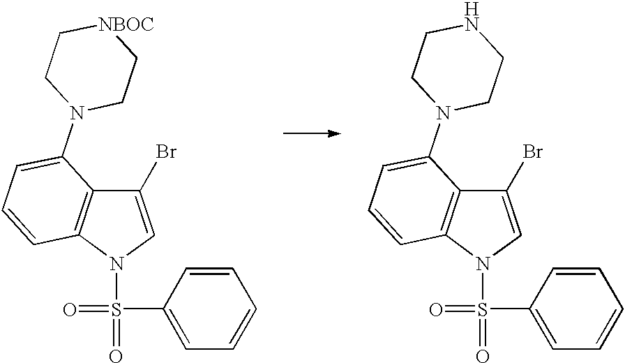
N1(S(=O)(C2=CC=CC=C2)=O)C=C(Br)C2=C1C=CC=C2N1CCNCC1.C1=C(Br)C2=C(C=CC=C2N2CC[NBOC]CC2)N1S(=O)(C1=CC=CC=C1)=O
